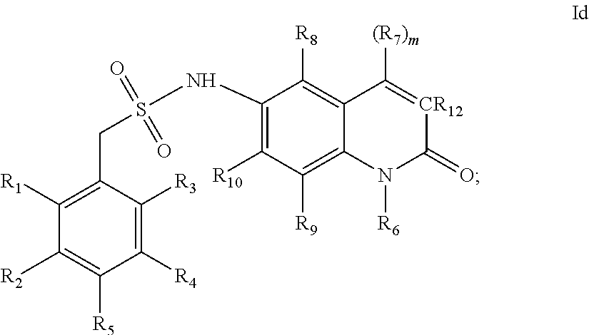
C1([R4])=C([R3])C(CS(NC2=C([R10])C([R9])=C3C(=C2[R8])C([(R7)m])=[CR12]C(=O)N3[R6])(=O)=O)=C([R1])C([R2])=C1[R5]
